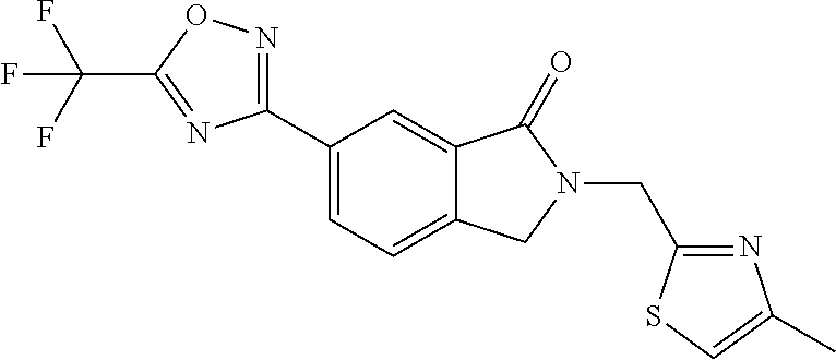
C(N1C(=O)C2=CC(C3=NOC(C(F)(F)F)=N3)=CC=C2C1)C1=NC(C)=CS1
